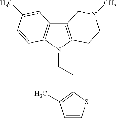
C12=C(N(CCC3=C(C)C=CS3)C3=C1C=C(C)C=C3)CCN(C)C2
